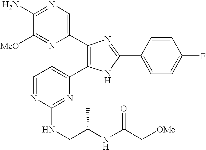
C1(N)=NC=C(C2=C(C3=CC=NC(NCC(NC(C[OMe])=O)C)=N3)NC(C3=CC=C(F)C=C3)=N2)N=C1[MeO]
